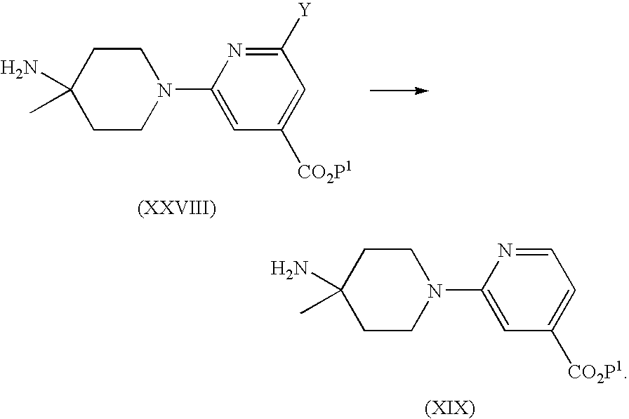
C1CC(N)(C)CCN1C1=CC([CO2P1])=CC([Y])=N1.C1CC(N)(C)CCN1C1=CC([CO2P1])=CC=N1
